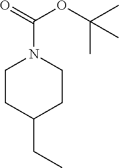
C1CC(CC)CCN1C(OC(C)(C)C)=O
